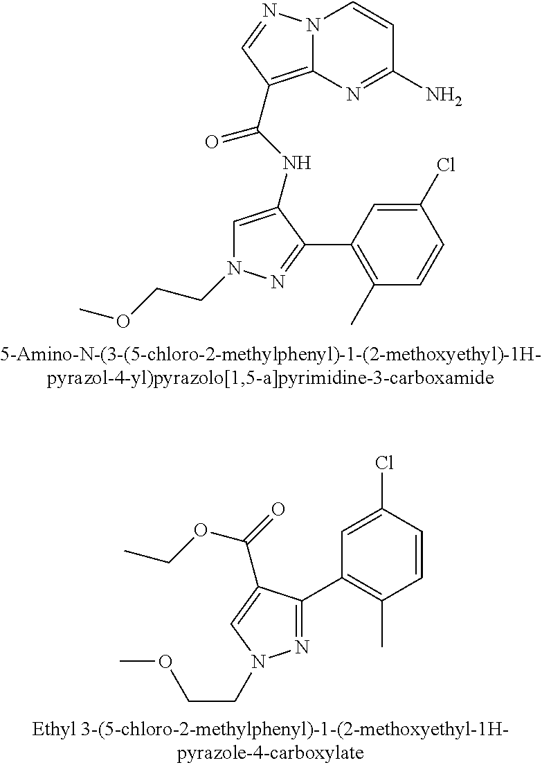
N12C(=C(C(NC3=CN(CCOC)N=C3C3=C(C)C=CC(Cl)=C3)=O)C=N1)N=C(N)C=C2.C1=CC(Cl)=CC(C2=NN(CCOC)C=C2C(=O)OCC)=C1C
